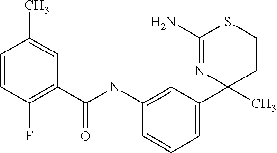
O=C(NC1=CC(C2(C)CCSC(N)=N2)=CC=C1)C1=C(F)C=CC(C)=C1
